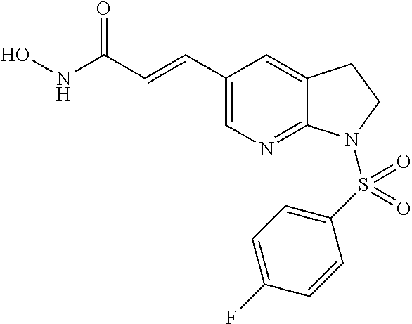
ONC(C=CC1=CN=C2C(=C1)CCN2S(C1=CC=C(F)C=C1)(=O)=O)=O
